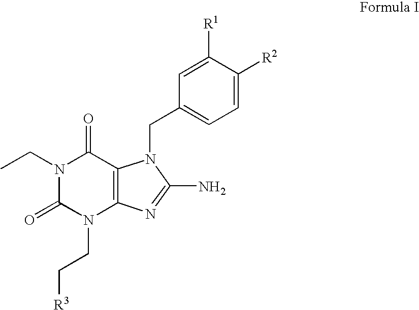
N1(CC)C(=O)N(CC[R3])C2=C(C1=O)N(CC1=CC=C([R2])C([R1])=C1)C(N)=N2
